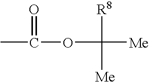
CC(=O)OC([Me])([R8])[Me]
